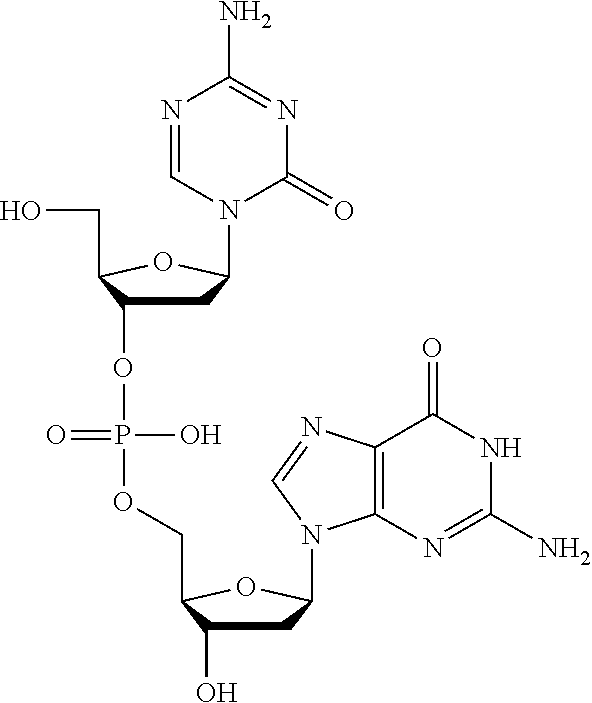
C1C(O)C(COP(OC2CC(N3C(=O)N=C(N)N=C3)OC2CO)(O)=O)OC1N1C2=C(C(=O)NC(N)=N2)N=C1
